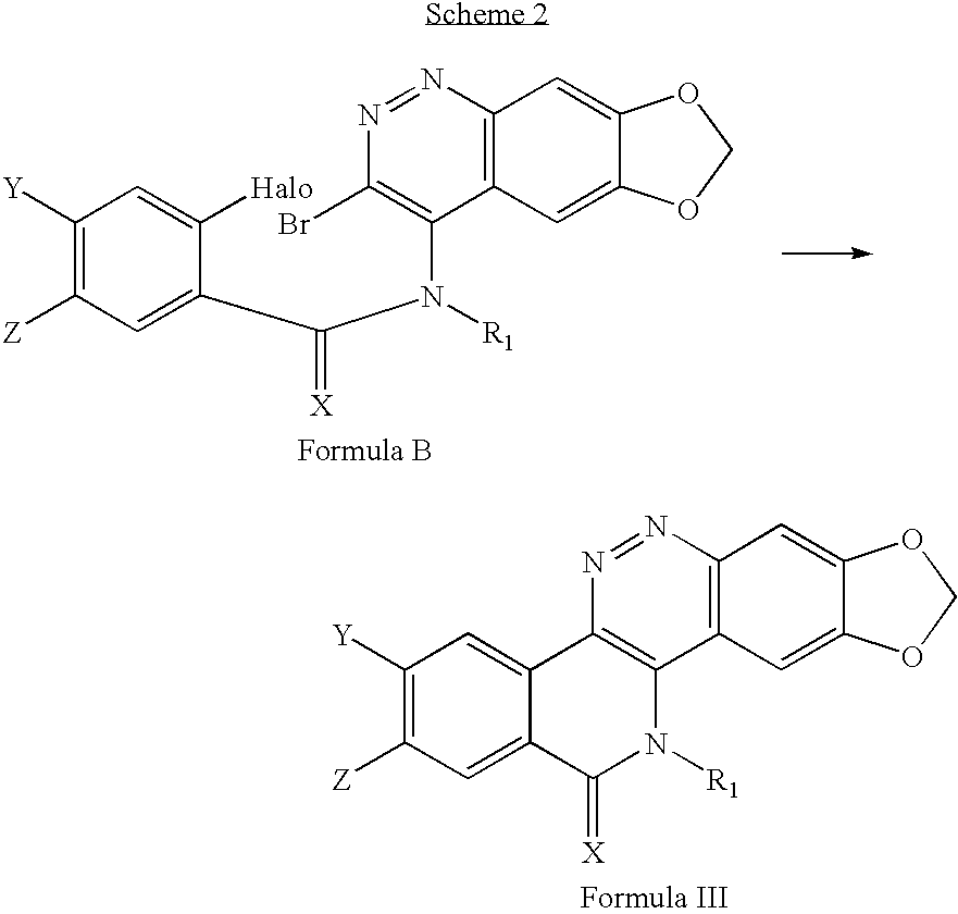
C1([Y])=C([Z])C=C(C(N([R1])C2=C(Br)N=NC3=C2C=C2C(=C3)OCO2)=[X])C([Halo])=C1.C1([Y])=C([Z])C=C2C(=C1)C1=C(C3=C(N=N1)C=C1C(=C3)OCO1)N([R1])C2=[X]
